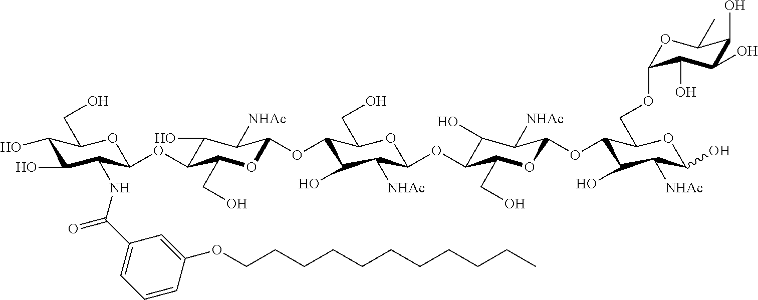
C1(O)C(O)C(NC(C2=CC=CC(OCCCCCCCCCCC)=C2)=O)C(OC2C(O)C([NHAc])C(OC3C(O)C([NHAc])C(OC4C(O)C([NHAc])C(OC5C(O)C([NHAc])C(O)OC5COC5OC(C)C(O)C(O)C5O)OC4CO)OC3CO)OC2CO)OC1CO
